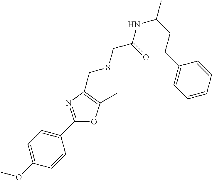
C1=C(OC)C=CC(C2=NC(CSCC(NC(CCC3=CC=CC=C3)C)=O)=C(C)O2)=C1
